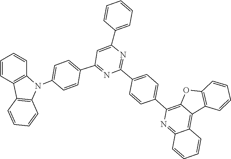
C1=CC2=C(C=C1)N(C1=CC=C(C3=NC(C4=CC=C(C5=C6C(=C7C(=N5)C=CC=C7)C5=C(C=CC=C5)O6)C=C4)=NC(C4=CC=CC=C4)=C3)C=C1)C1=C2C=CC=C1
